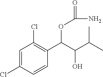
C1=C(Cl)C=CC(C(C(C(C)C)O)OC(=O)N)=C1Cl
